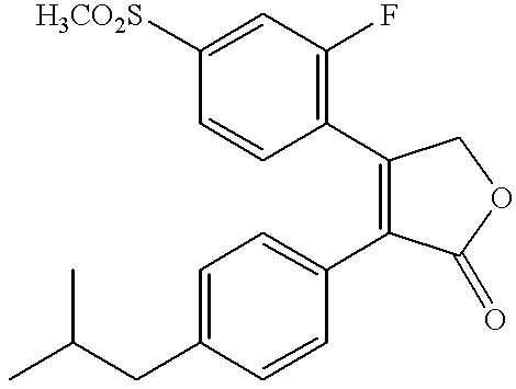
C1=CC([H3CO2S])=CC(F)=C1C1=C(C2=CC=C(CC(C)C)C=C2)C(=O)OC1
